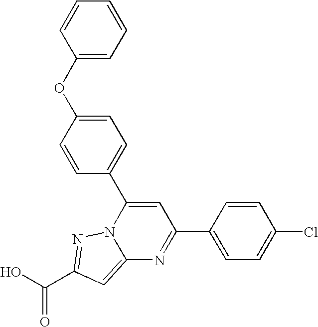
O=C(O)C1=NN2C(=C1)N=C(C1=CC=C(Cl)C=C1)C=C2C1=CC=C(OC2=CC=CC=C2)C=C1
